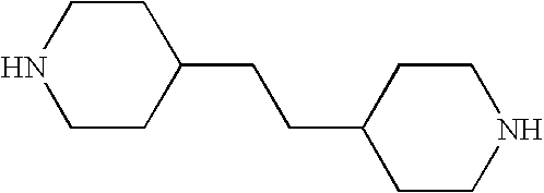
C1CC(CCC2CCNCC2)CCN1
